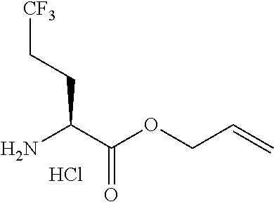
NC(C(OCC=C)=O)CC[CF3].Cl
